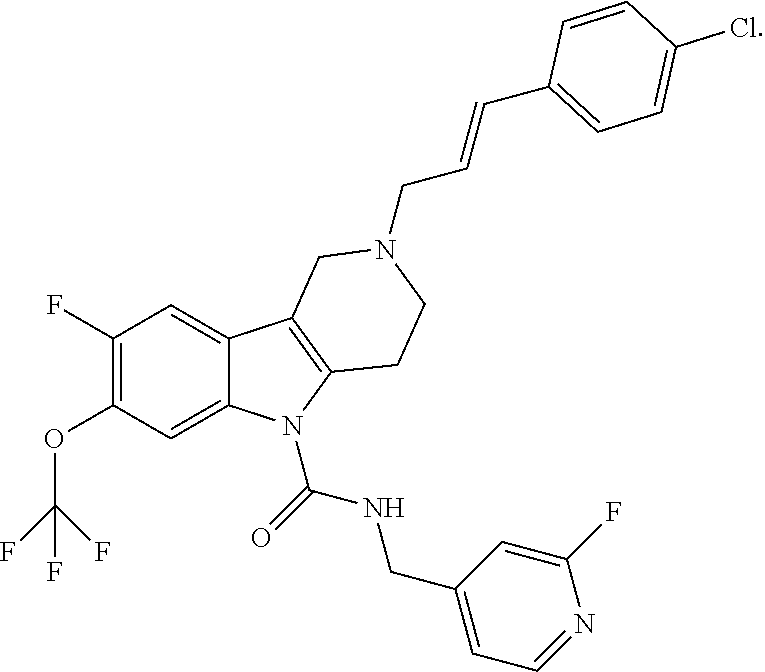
O(C1=C(F)C=C2C(=C1)N(C(=O)NCC1=CC=NC(F)=C1)C1=C2CN(CC=CC2=CC=C(Cl)C=C2)CC1)C(F)(F)F
